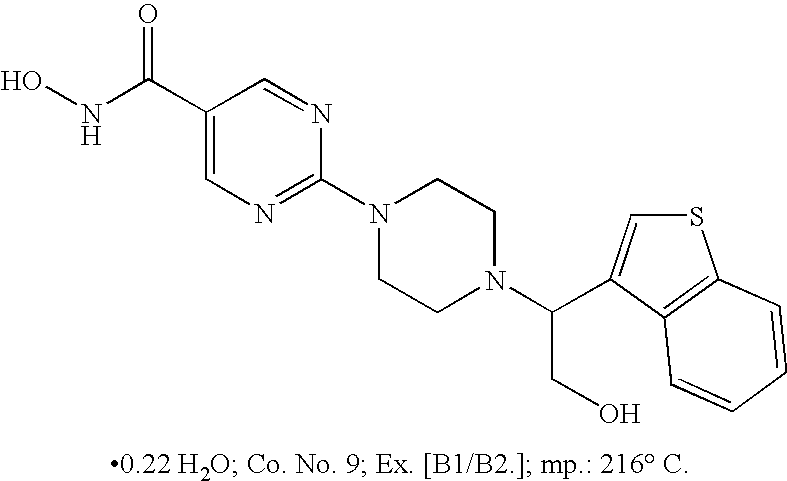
C1(C(NO)=O)=CN=C(N2CCN(C(CO)C3=CSC4=C3C=CC=C4)CC2)N=C1
